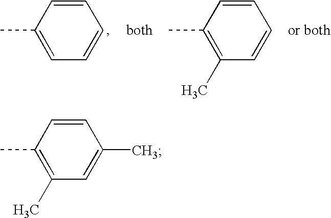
C1=C(C)C=CC=C1.C1(C)=C(C)C=CC=C1.C1(C)=C(C)C=CC(C)=C1
